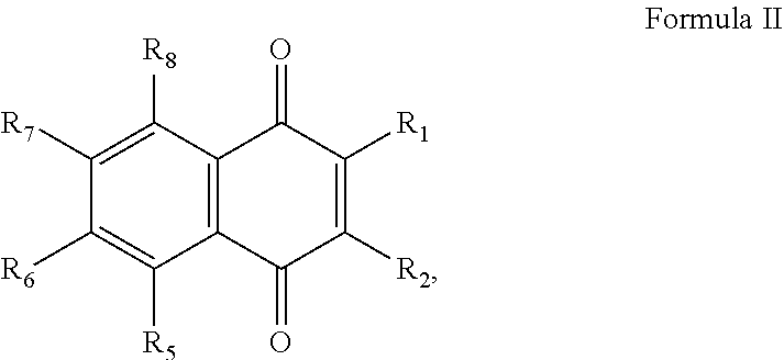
C12=C(C([R8])=C([R7])C([R6])=C1[R5])C(=O)C([R1])=C([R2])C2=O
